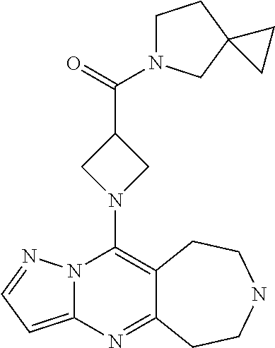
N12C(=CC=N1)N=C1C(=C2N2CC(C(=O)N3CCC4(C3)CC4)C2)CCNCC1
